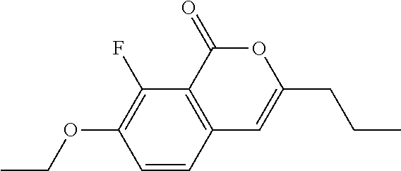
C1=CC2=C(C(F)=C1OCC)C(=O)OC(CCC)=C2
